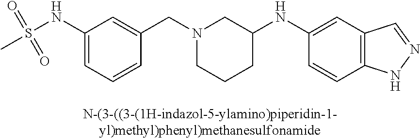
N1(CC2=CC(NS(C)(=O)=O)=CC=C2)CCCC(NC2=CC3=C(C=C2)NN=C3)C1
